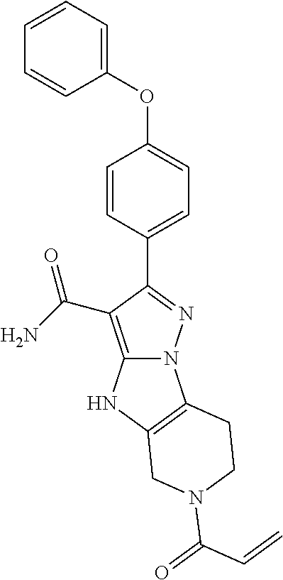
O(C1=CC=C(C2=NN3C(=C2C(N)=O)NC2=C3CCN(C(=O)C=C)C2)C=C1)C1=CC=CC=C1
